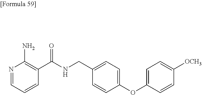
N1=CC=CC(C(NCC2=CC=C(OC3=CC=C([OCH3])C=C3)C=C2)=O)=C1N
